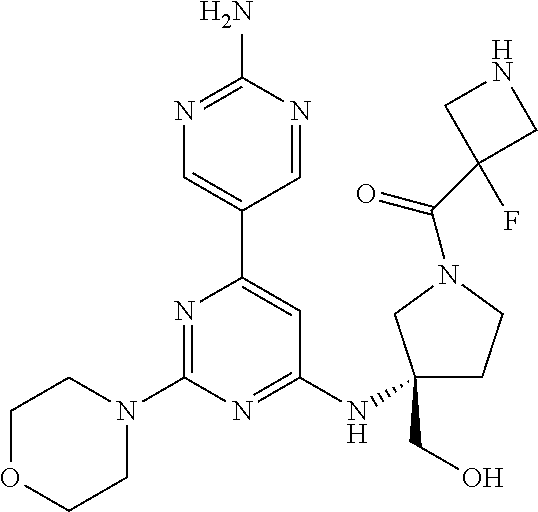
N1=C(N)N=CC(C2=CC(NC3(CO)CCN(C(C4(F)CNC4)=O)C3)=NC(N3CCOCC3)=N2)=C1
